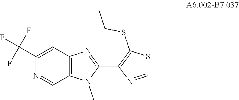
S1C=NC(C2=NC3=C(N2C)C=NC(C(F)(F)F)=C3)=C1SCC
